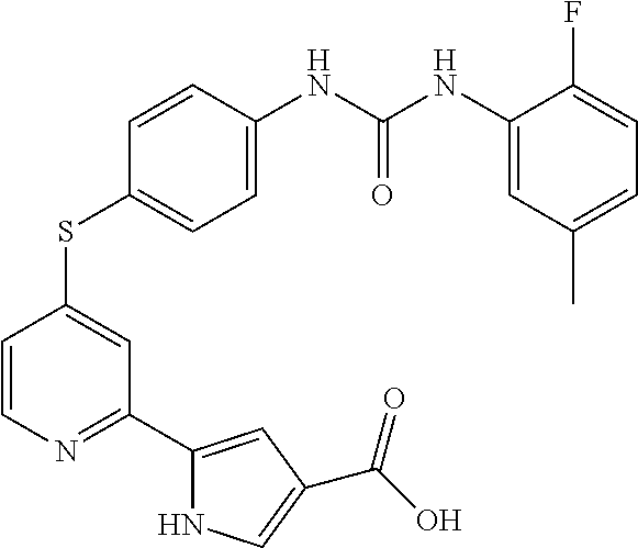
C1=CN=C(C2=CC(C(O)=O)=CN2)C=C1SC1=CC=C(NC(NC2=CC(C)=CC=C2F)=O)C=C1
